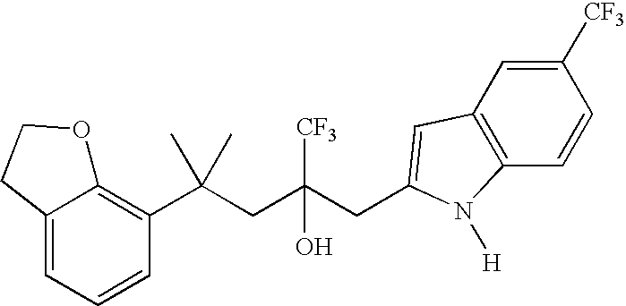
C12=CC=CC(C(CC(CC3=CC4=C(C=CC([CF3])=C4)N3[H])([CF3])O)(C)C)=C1OCC2
